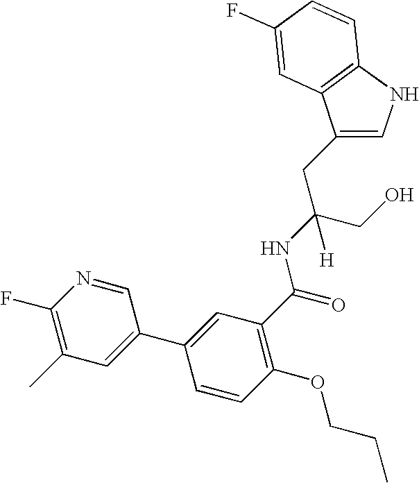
C1(CC(CO)(NC(=O)C2=C(OCCC)C=CC(C3=CC(C)=C(F)N=C3)=C2)[H])=CNC2=C1C=C(F)C=C2
